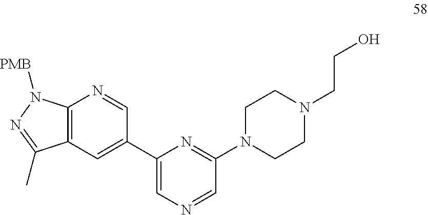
C12=C(C=C(C3=CN=CC(N4CCN(CCO)CC4)=N3)C=N1)C(C)=NN2[PMB]
